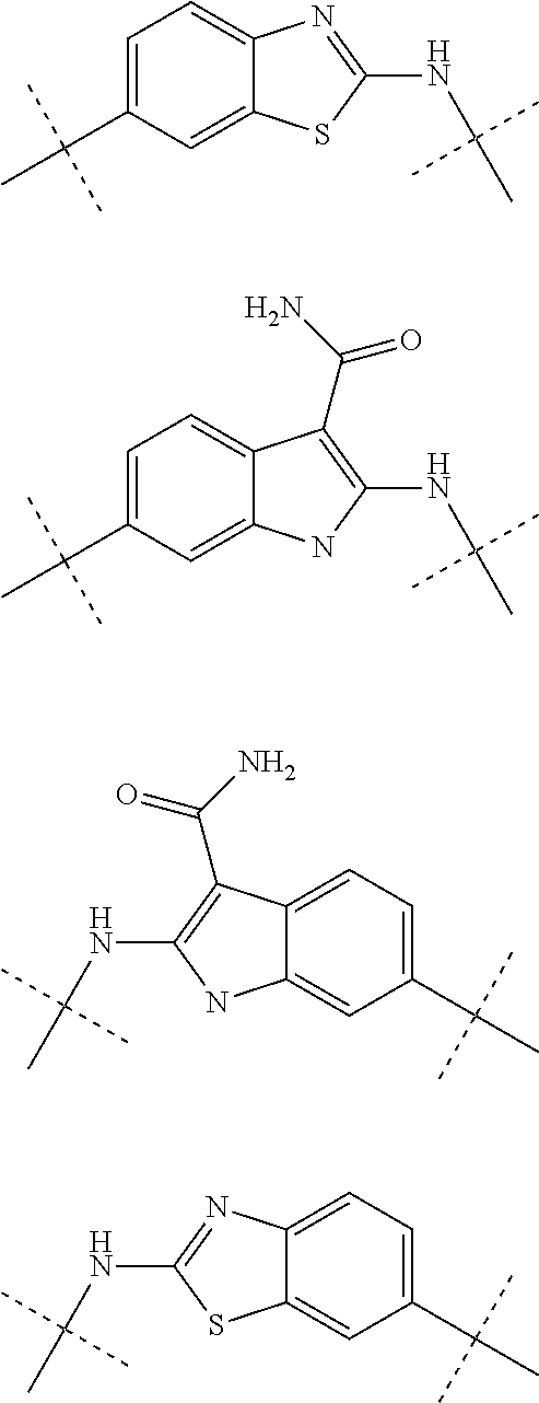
C1=C(C(C)(C)C)C=C2C(=C1)C(C(N)=O)=C(NC(C)(C)C)N2.C1=C(C(C)(C)C)C=C2C(=C1)C(C(N)=O)=C(NC(C)(C)C)N2.C1=C(C(C)(C)C)C=C2C(=C1)N=C(NC(C)(C)C)S2.C1=C(C(C)(C)C)C=C2C(=C1)N=C(NC(C)(C)C)S2
